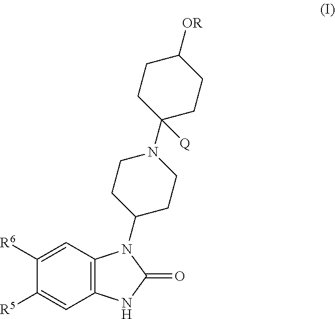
C12=C(C=C([R6])C([R5])=C1)N(C1CCN(C3([Q])CCC([OR])CC3)CC1)C(=O)N2
